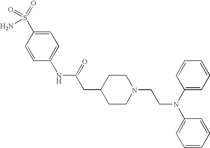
C1=CC(NC(CC2CCN(CCN(C3=CC=CC=C3)C3=CC=CC=C3)CC2)=O)=CC=C1S(=O)(N)=O
